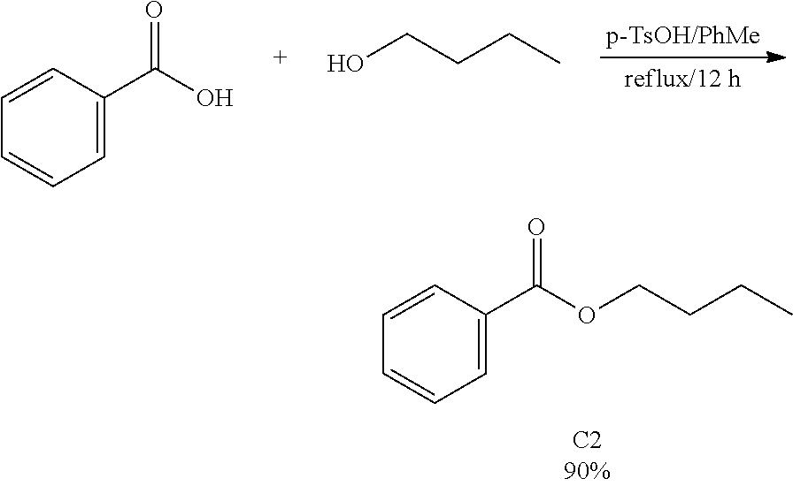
C1=CC(C(O)=O)=CC=C1.OCCCC.C1=CC(C(OCCCC)=O)=CC=C1
